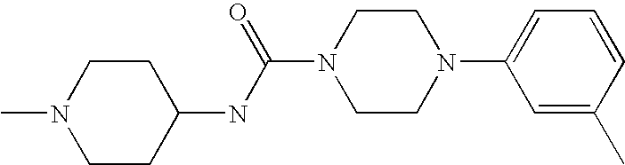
C1CC(NC(N2CCN(C3=CC=CC(C)=C3)CC2)=O)CCN1C
